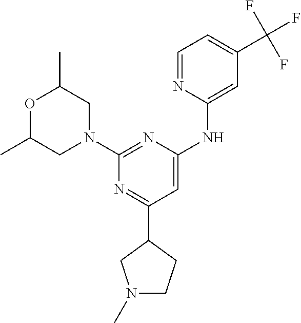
N1(C)CCC(C2=NC(N3CC(C)OC(C)C3)=NC(NC3=CC(C(F)(F)F)=CC=N3)=C2)C1
